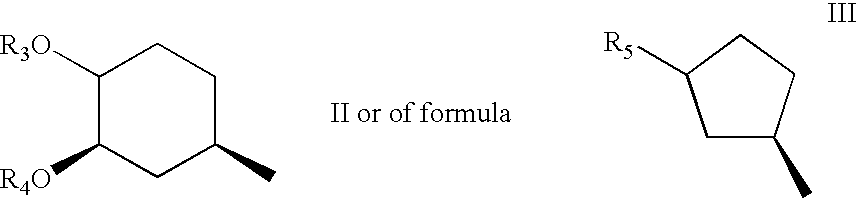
C1([R3O])C([R4O])CC(C)CC1.C1C(C)CCC1[R5]
